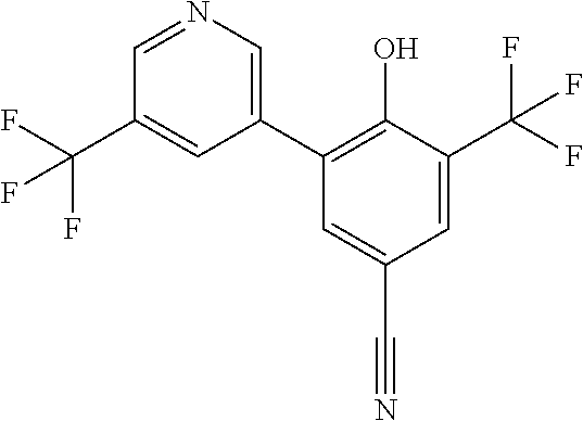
C1=C(C(F)(F)F)C(O)=C(C2=CN=CC(C(F)(F)F)=C2)C=C1C#N
